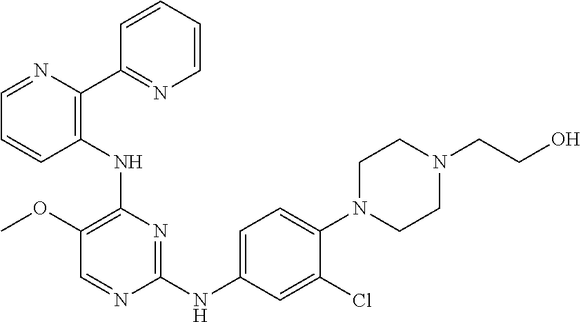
C1=NC(C2=NC=CC=C2)=C(NC2=C(OC)C=NC(NC3=CC=C(N4CCN(CCO)CC4)C(Cl)=C3)=N2)C=C1
